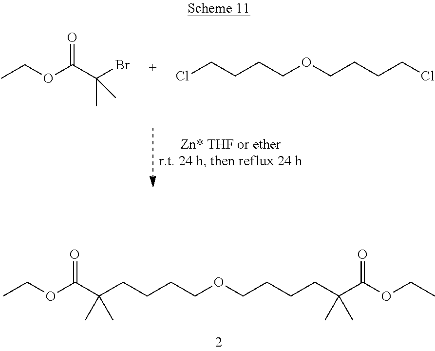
CCOC(C(Br)(C)C)=O.ClCCCCOCCCCCl.C(CCCCOCCCCC(C)(C)C(OCC)=O)(C)(C)C(OCC)=O
